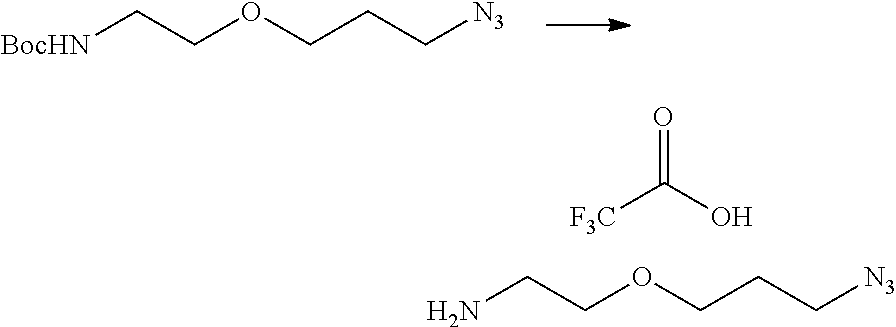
[BocHN]CCOCCC[N3].NCCOCCC[N3].[F3C]C(O)=O
